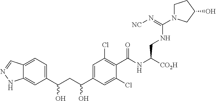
C1(C(CC(C2=CC(Cl)=C(C(NC([CO2H])CNC(N3CCC(O)C3)=N[NC])=O)C(Cl)=C2)O)O)=CC=C2C(=C1)NN=C2
